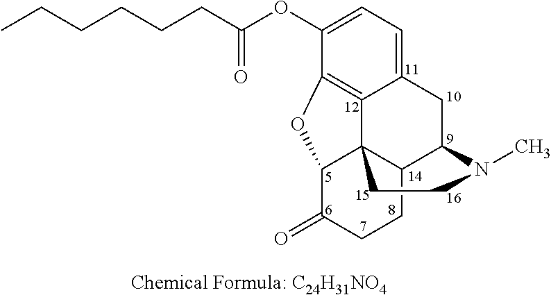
C1=C(OC(CCCCCC)=O)C2=C3C(=C1)CC1C4C3(C(C(=O)CC4)O2)CCN1C
